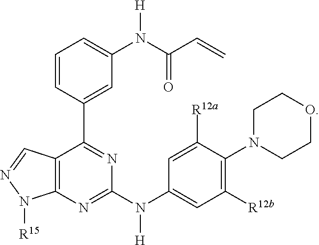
C1=CC(C2=NC(N(C3=CC([R12b])=C(N4CCOCC4)C([R12a])=C3)[H])=NC3=C2C=NN3[R15])=CC(N(C(=O)C=C)[H])=C1
